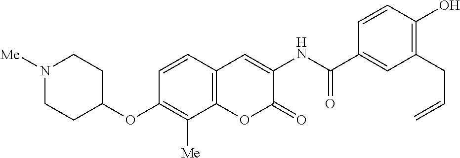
N1([Me])CCC(OC2=C([Me])C3=C(C=C2)C=C(NC(C2=CC(CC=C)=C(O)C=C2)=O)C(=O)O3)CC1
